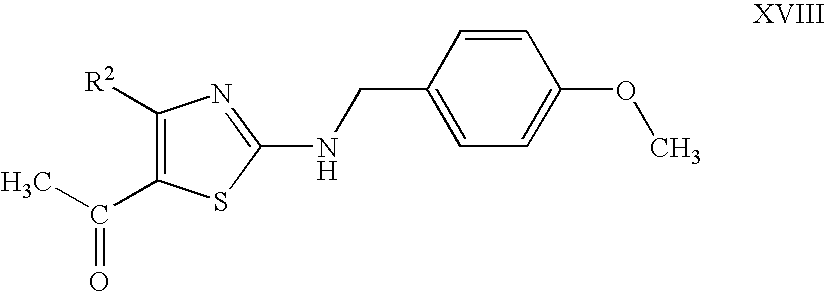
C(C1=C([R2])N=C(NCC2=CC=C(OC)C=C2)S1)(C)=O
